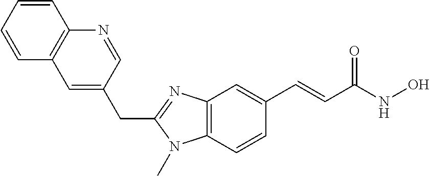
C1(CC2=NC3=C(N2C)C=CC(C=CC(NO)=O)=C3)=CC2=C(N=C1)C=CC=C2
